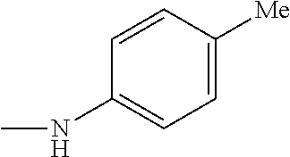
C1=CC([Me])=CC=C1NC
